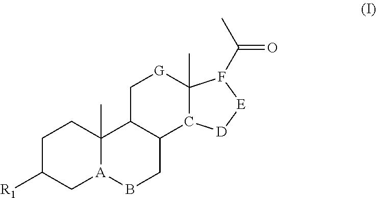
C1C2C(C3C(C)([G]1)F(C(C)=O)[E][D]3)CB[A]1C2(C)CCC([R1])C1
